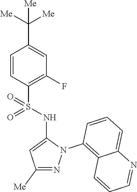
C1=CC(S(NC2=CC([Me])=NN2C2=C3C(=CC=C2)N=CC=C3)(=O)=O)=C(F)C=C1C([Me])([Me])[Me]
